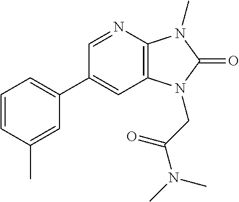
C1(C2=CC=CC(C)=C2)=CC2=C(N=C1)N(C)C(=O)N2CC(N(C)C)=O
